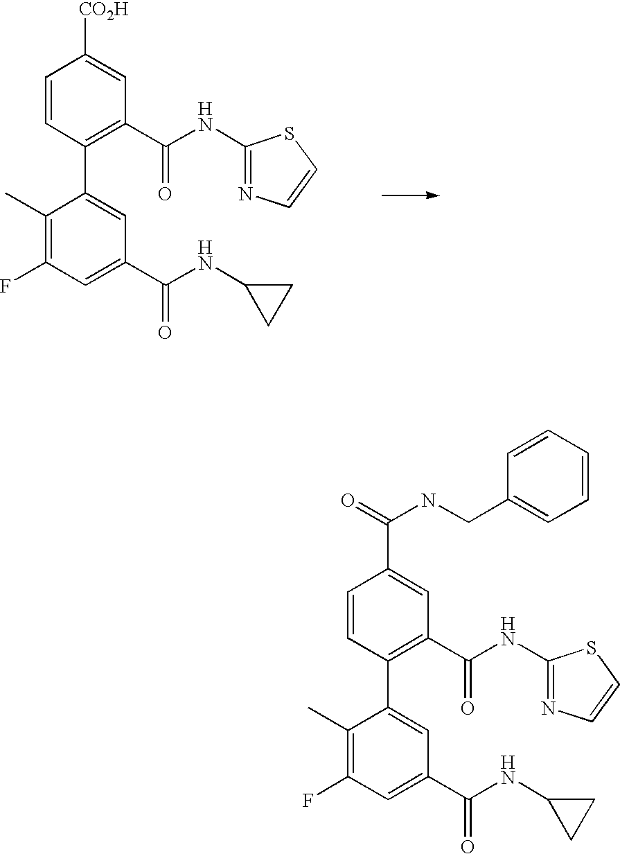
C1(C)=C(F)C=C(C(=O)NC2CC2)C=C1C1=C(C(NC2=NC=CS2)=O)C=C([CO2H])C=C1.C1(C)=C(F)C=C(C(=O)NC2CC2)C=C1C1=C(C(NC2=NC=CS2)=O)C=C(C(=O)NCC2=CC=CC=C2)C=C1
